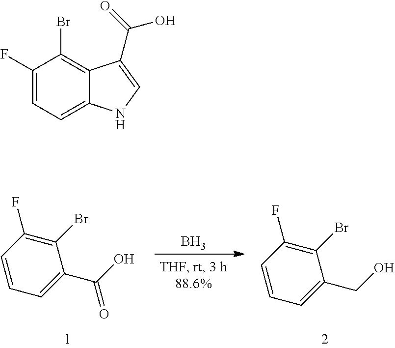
C1(Br)=C(F)C=CC=C1C(O)=O.C1(Br)=C(F)C=CC=C1CO.B.C1(F)=CC=C2C(=C1Br)C(C(=O)O)=CN2
